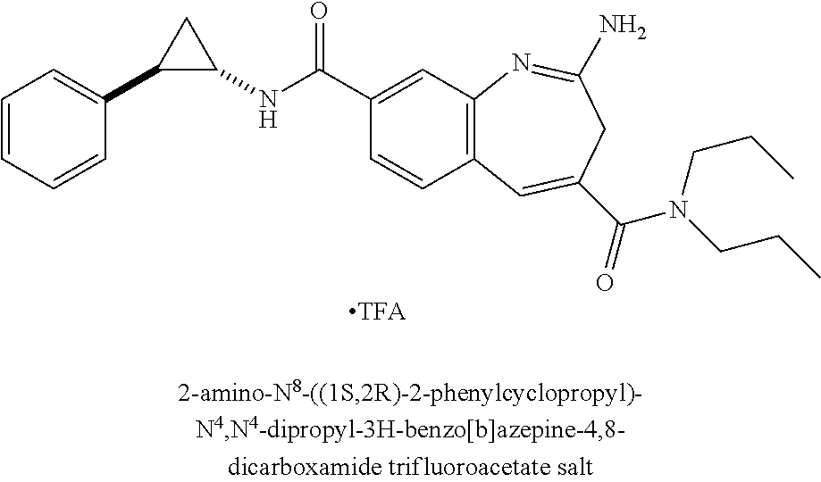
C1(NC(C2=CC3=C(C=C2)C=C(C(=O)N(CCC)CCC)CC(N)=N3)=O)CC1C1=CC=CC=C1
